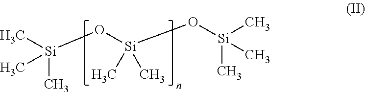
C[Si](O[Si](O[Si](C)(C)C)(C)C)(C)C
